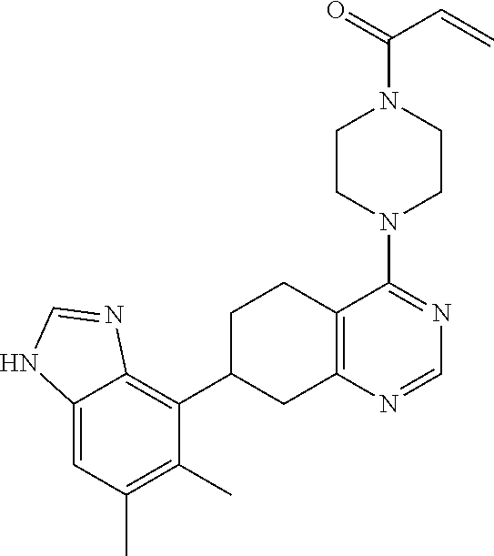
C12=CC(C)=C(C)C(C3CC4=C(CC3)C(N3CCN(C(=O)C=C)CC3)=NC=N4)=C1N=CN2
